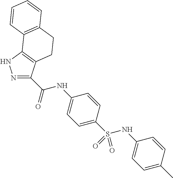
N1=C(C(=O)NC2=CC=C(S(NC3=CC=C(C)C=C3)(=O)=O)C=C2)C2=C(N1)C1=C(CC2)C=CC=C1
